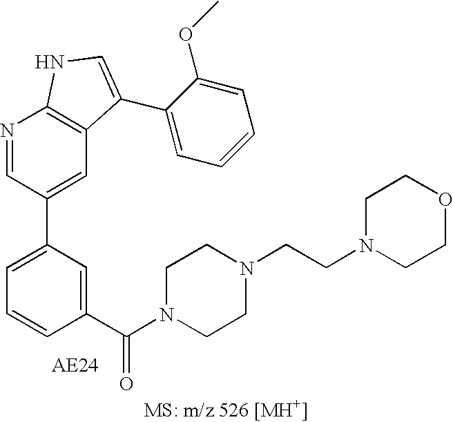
C1=C(C2=CC3=C(N=C2)NC=C3C2=CC=CC=C2OC)C=C(C(N2CCN(CCN3CCOCC3)CC2)=O)C=C1
